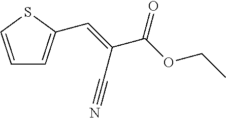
C1=CSC(C=C(C(OCC)=O)C#N)=C1
